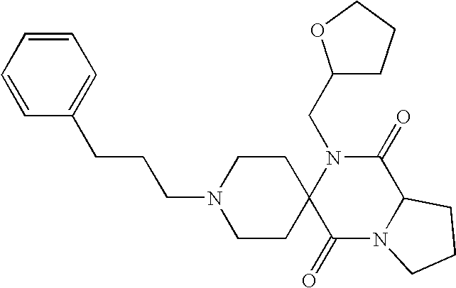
C(N1C2(C(=O)N3C(C1=O)CCC3)CCN(CCCC1=CC=CC=C1)CC2)C1CCCO1
